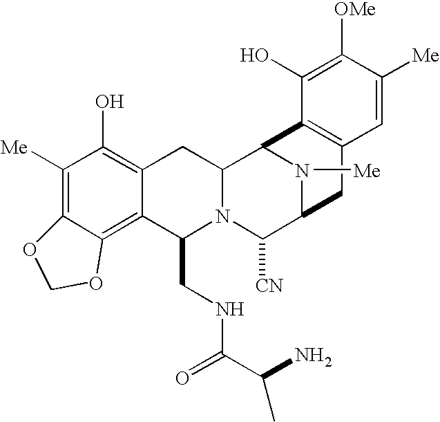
C1([Me])=C2C(=C3C(=C1O)CC1N(C3CNC(=O)C(N)C)C([CN])C3N([Me])C1C1=C(C3)C=C([Me])C([OMe])=C1O)OCO2
